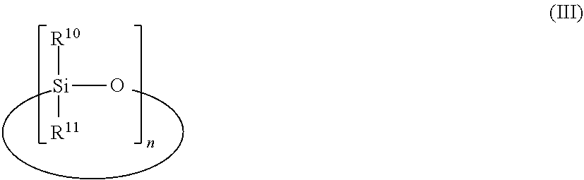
[R10][Si]([R11])o
